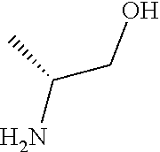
NC(CO)C
